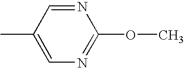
CC1=CN=C(OC)N=C1
